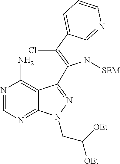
C12=C(N)N=CN=C1N(CC([OEt])[OEt])N=C2C1=C(Cl)C2=CC=CN=C2N1[SEM]
